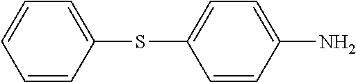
C1=CC(SC2=CC=C(N)C=C2)=CC=C1
